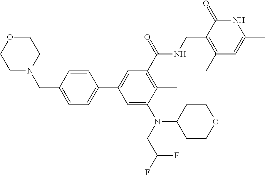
C1=C(C)NC(=O)C(CNC(C2=C(C)C(N(CC(F)F)C3CCOCC3)=CC(C3=CC=C(CN4CCOCC4)C=C3)=C2)=O)=C1C
